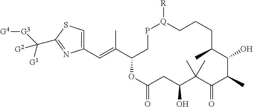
C1(C=C(C2CP[Q]([R])CCCC(C)C(O)C(C)C(=O)C(C)(C)C(O)CC(=O)O2)C)=CSC(C([G1])([G3][G4])[G2])=N1
